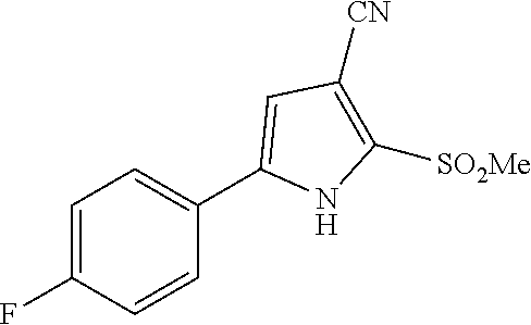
C1=C(F)C=CC(C2=CC([CN])=C([SO2Me])N2)=C1
